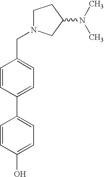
C1N(CC2=CC=C(C3=CC=C(O)C=C3)C=C2)CC(N(C)C)C1
